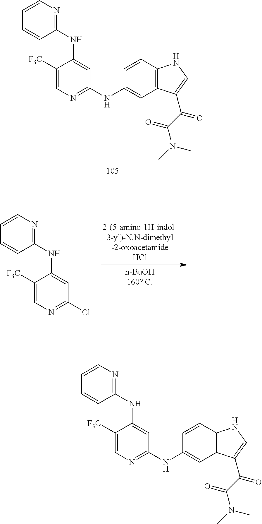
N(C1=CC(NC2=CC3=C(C=C2)NC=C3C(C(N(C)C)=O)=O)=NC=C1[F3C])C1=NC=CC=C1.N(C1=CC(Cl)=NC=C1[F3C])C1=NC=CC=C1.N(C1=CC(NC2=CC3=C(C=C2)NC=C3C(C(N(C)C)=O)=O)=NC=C1[F3C])C1=NC=CC=C1
